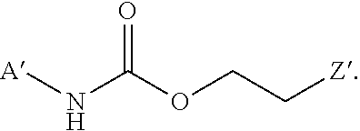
[A]NC(OCC[Z])=O
